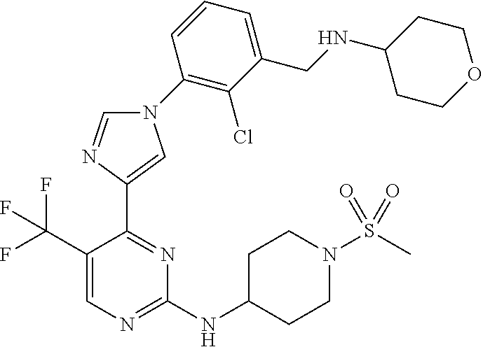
N1(C2=C(Cl)C(CNC3CCOCC3)=CC=C2)C=NC(C2=NC(NC3CCN(S(C)(=O)=O)CC3)=NC=C2C(F)(F)F)=C1
